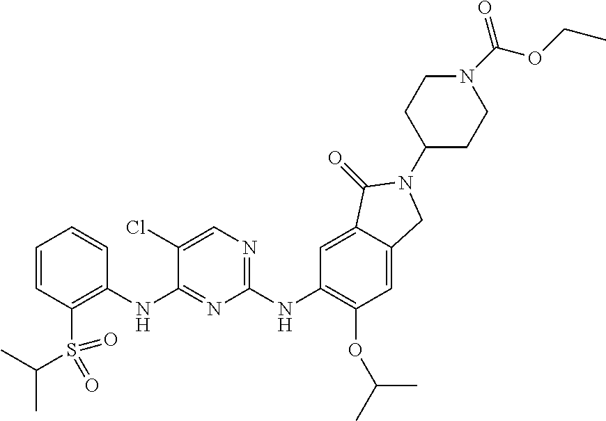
C1=CC=CC(NC2=NC(NC3=C(OC(C)C)C=C4C(=C3)C(=O)N(C3CCN(C(OCC)=O)CC3)C4)=NC=C2Cl)=C1S(C(C)C)(=O)=O
